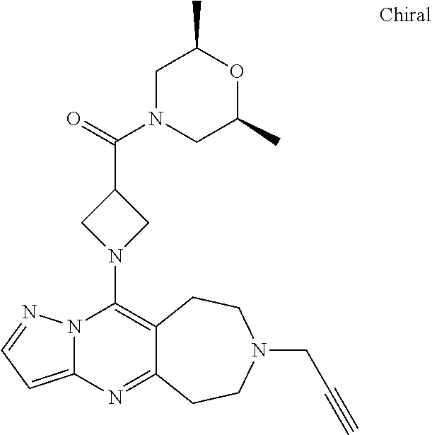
N12C(=CC=N1)N=C1C(=C2N2CC(C(=O)N3CC(C)OC(C)C3)C2)CCN(CC#C)CC1
